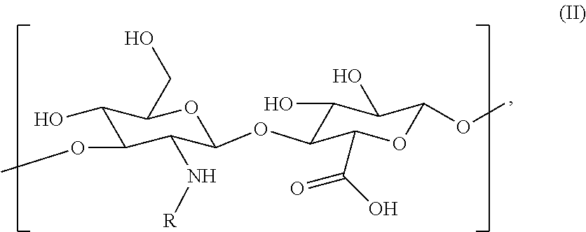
C1(O)C(OC)C(N[R])C(OC2C(O)C(O)C(OC)OC2C(O)=O)OC1CO
